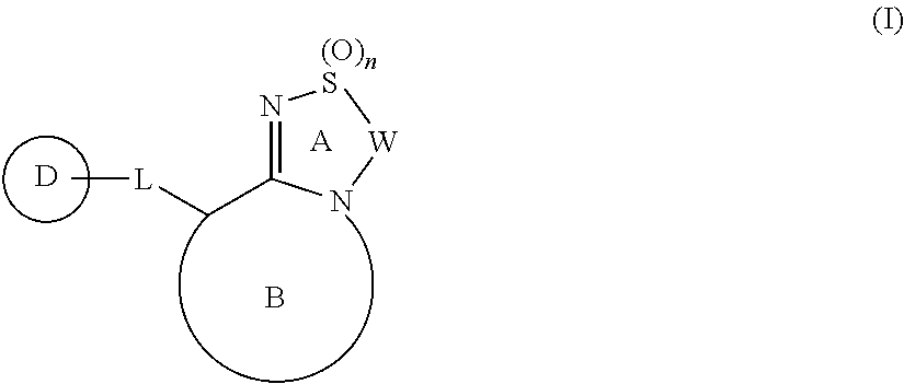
N1=C(C[L]C)N[W][(O)nS]1.B.[A].[D]
